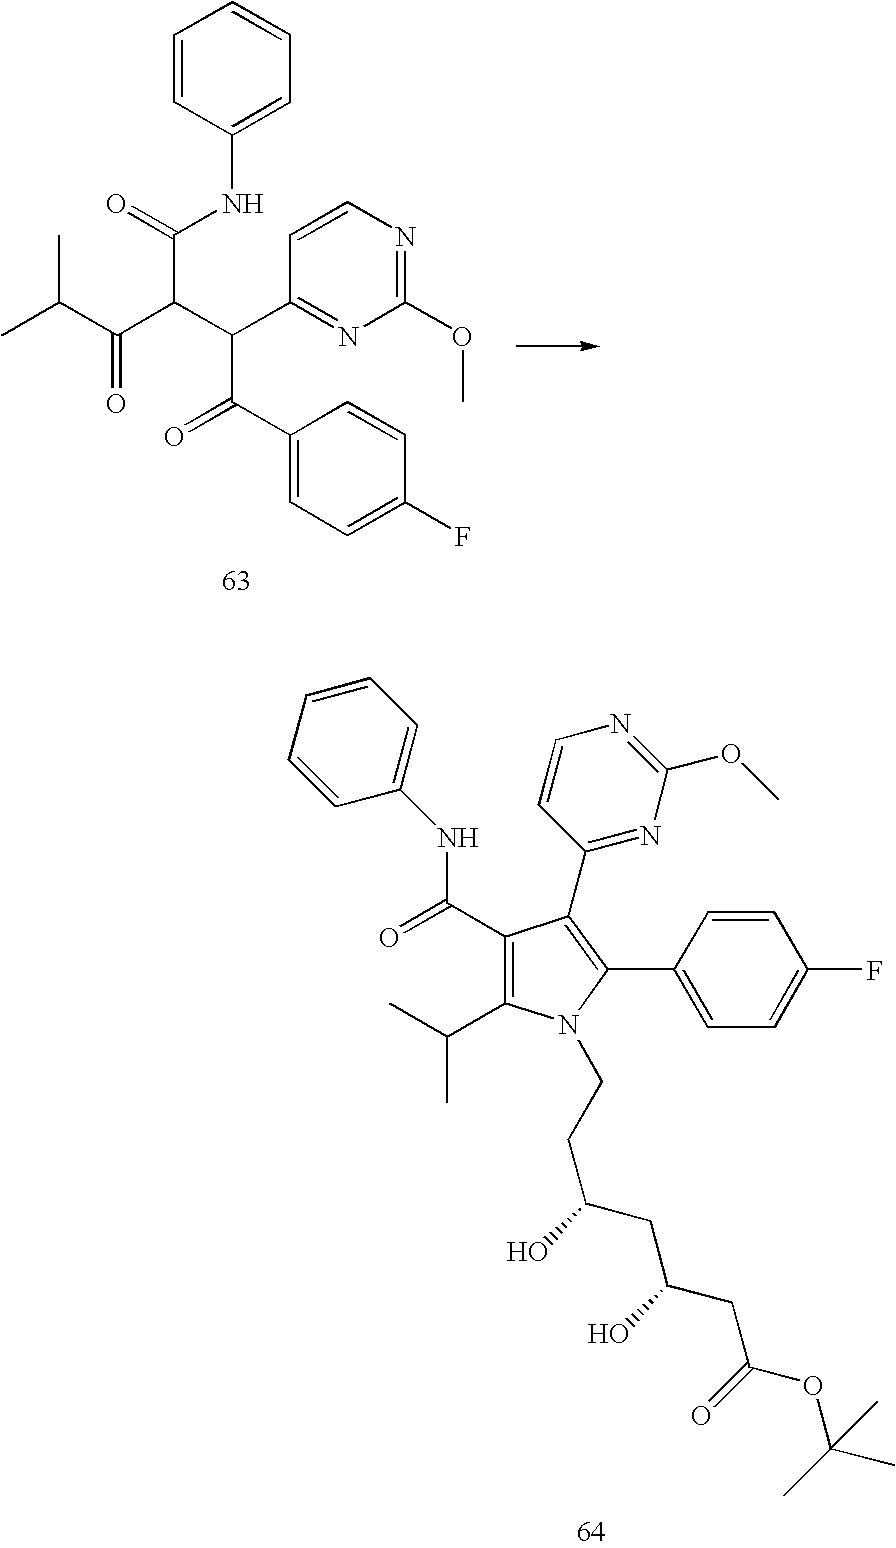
C1(C(C(C2=NC(OC)=NC=C2)C(C(C(C)C)=O)C(=O)NC2=CC=CC=C2)=O)=CC=C(F)C=C1.C1(C(C)C)=C(C(=O)NC2=CC=CC=C2)C(C2=NC(OC)=NC=C2)=C(C2=CC=C(F)C=C2)N1CCC(O)CC(CC(OC(C)(C)C)=O)O
